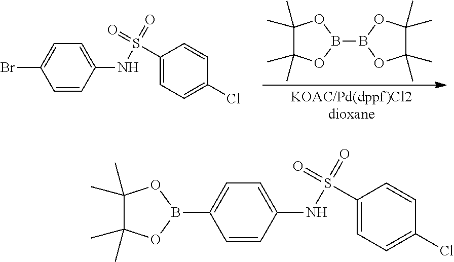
C1(C)(C)C(C)(C)OB(B2OC(C)(C)C(C)(C)O2)O1.C1=CC(NS(C2=CC=C(Cl)C=C2)(=O)=O)=CC=C1Br.C1=CC(NS(C2=CC=C(Cl)C=C2)(=O)=O)=CC=C1B1OC(C)(C)C(C)(C)O1
